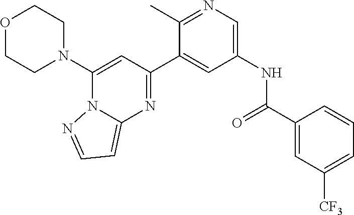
C1(N2CCOCC2)=CC(C2=CC(NC(C3=CC([CF3])=CC=C3)=O)=CN=C2C)=NC2=CC=NN12
